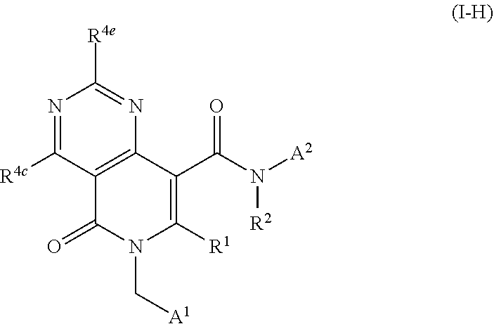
[A1]CN1C(=O)C2=C(N=C([R4e])N=C2[R4c])C(C(N([R2])[A2])=O)=C1[R1]
